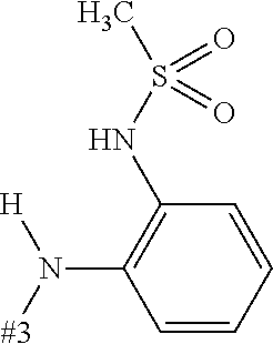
[#3]N([H])C1=C(NS(C)(=O)=O)C=CC=C1
